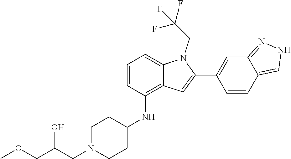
C1=C2C(=C(NC3CCN(CC(COC)O)CC3)C=C1)C=C(C1=CC3=NNC=C3C=C1)N2CC(F)(F)F
